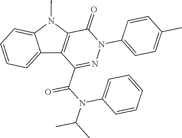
C1(=O)C2=C(C(C(N(C(C)C)C3=CC=CC=C3)=O)=NN1C1=CC=C(C)C=C1)C1=CC=CC=C1N2C
